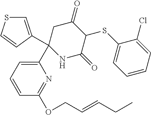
C1=CC=C(C2(C3=CSC=C3)NC(=O)C(SC3=CC=CC=C3Cl)C(=O)C2)N=C1OCC=CCC
